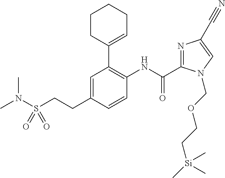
CN(C)S(CCC1=CC(C2=CCCCC2)=C(NC(=O)C2=NC(C#N)=CN2COCC[Si](C)(C)C)C=C1)(=O)=O
